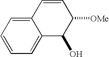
C12=CC=CC=C1C(O)C([OMe])C=C2
